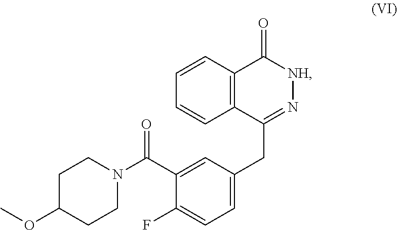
C12=C(C(CC3=CC=C(F)C(C(N4CCC(OC)CC4)=O)=C3)=N[NH]C1=O)C=CC=C2
